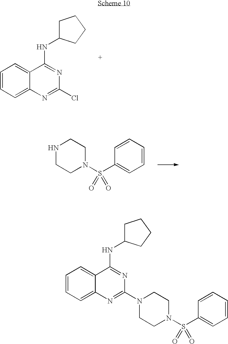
C1=CC=C2C(=C1)C(NC1CCCC1)=NC(Cl)=N2.N1CCN(S(C2=CC=CC=C2)(=O)=O)CC1.C1=CC=C2C(=C1)C(NC1CCCC1)=NC(N1CCN(S(C3=CC=CC=C3)(=O)=O)CC1)=N2
